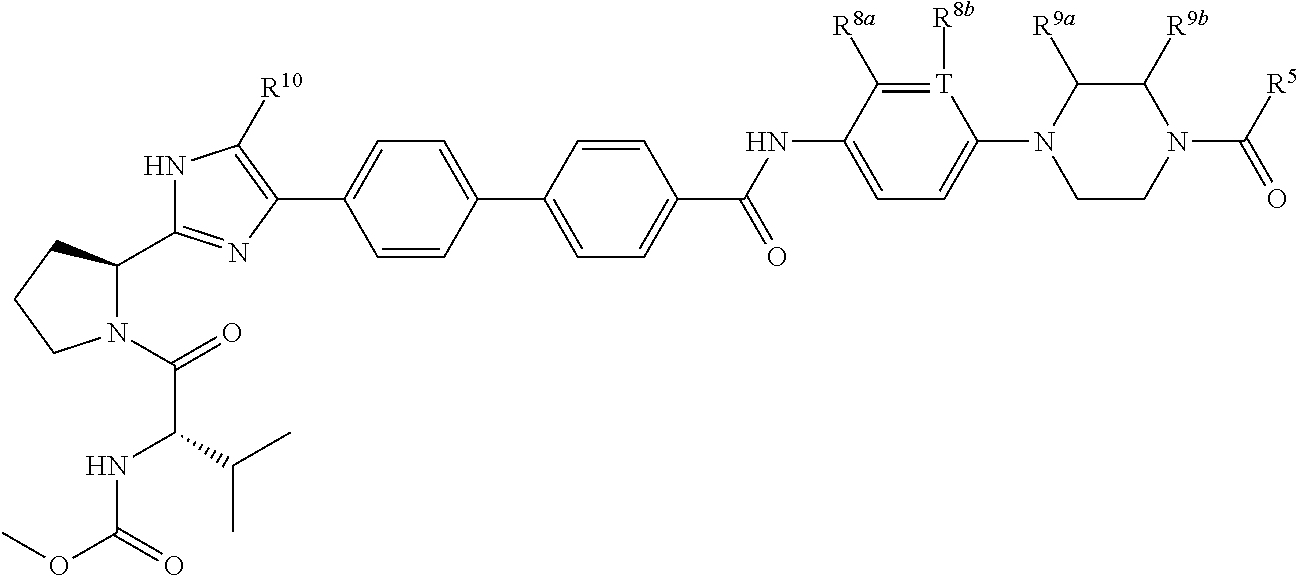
C1=CC(C2=CC=C(C(NC3=CC=C(N4CCN(C(=O)[R5])C([R9b])C4[R9a])[T]([R8b])=C3[R8a])=O)C=C2)=CC=C1C1=C([R10])NC(C2N(C(=O)C(C(C)C)NC(OC)=O)CCC2)=N1
